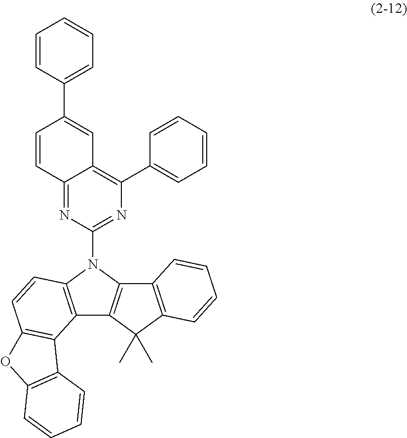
C12=NC(N3C4=C(C5=C3C3=C(C5(C)C)C=CC=C3)C3=C(C=C4)OC4=C3C=CC=C4)=NC(C3=CC=CC=C3)=C1C=C(C1=CC=CC=C1)C=C2
